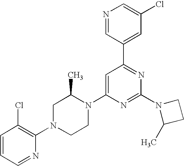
C1=CC=NC(N2CCN(C3=CC(C4=CC(Cl)=CN=C4)=NC(N4C(C)CC4)=N3)C(C)C2)=C1Cl
